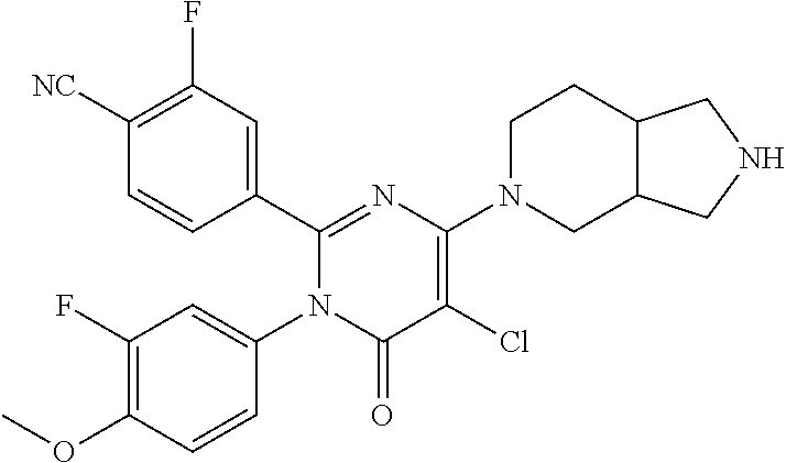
C1(C2=CC(F)=C([CN])C=C2)=NC(N2CC3C(CC2)CNC3)=C(Cl)C(=O)N1C1=CC(F)=C(OC)C=C1
